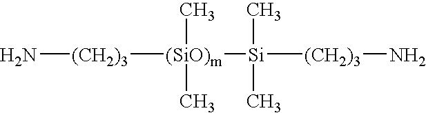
[(CH2)3]([(SiO)m]([Si]([(CH2)3]N)(C)C)(C)C)N
